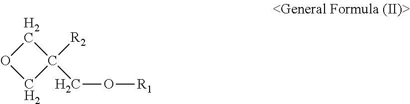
C1OCC1([R2])CO[R1]
